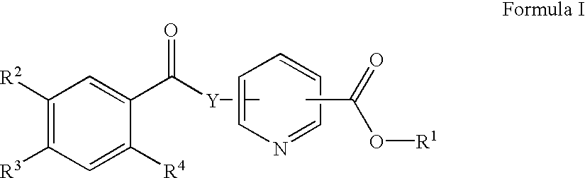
C1([R2])=C([R3])C=C([R4])C(C([Y]C)=O)=C1.C1=CN=CC=C1.CC(=O)O[R1]
